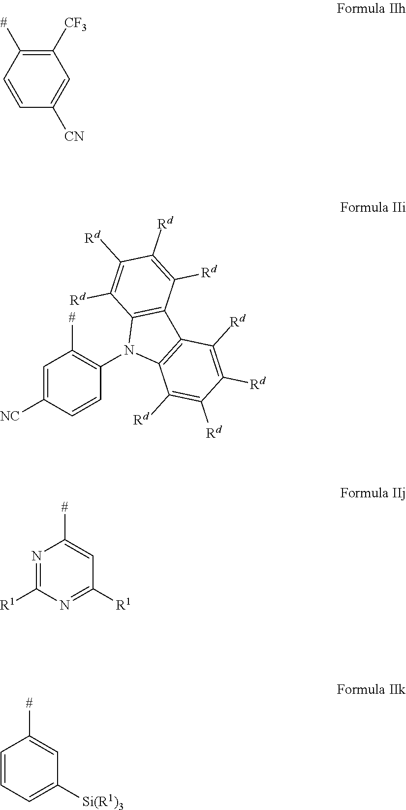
C1=C([CN])C=CC([#])=C1[CF3].C1=CC([NC])=CC([#])=C1N1C2=C(C3=C1C([Rd])=C([Rd])C([Rd])=C3[Rd])C([Rd])=C([Rd])C([Rd])=C2[Rd].C1([R1])=NC([R1])=NC([#])=C1.C1([Si(R1)3])=CC=CC([#])=C1
